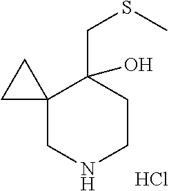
C12(CNCCC1(CSC)O)CC2.Cl
